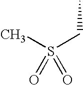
CS(CC)(=O)=O
